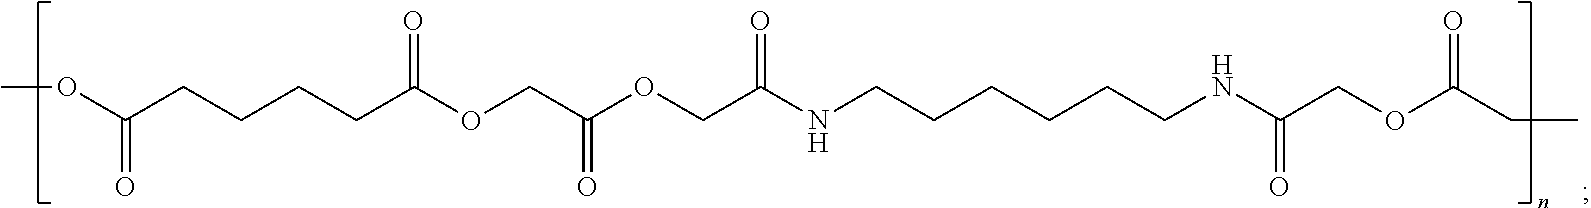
C(CCCCC(OCC(OCC(NCCCCCCNC(COC(CC)=O)=O)=O)=O)=O)(OC)=O
